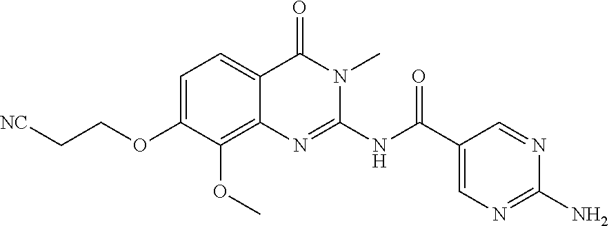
C1=C(OCC[NC])C(OC)=C2C(=C1)C(=O)N(C)C(NC(C1=CN=C(N)N=C1)=O)=N2
